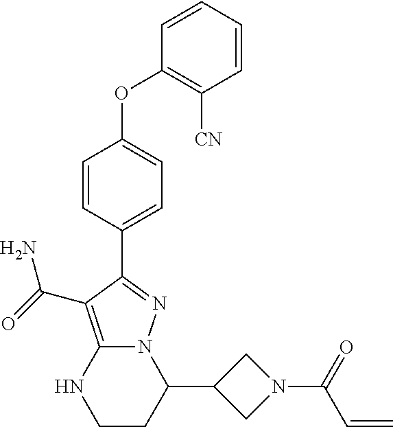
C1=CC(C2=NN3C(=C2C(N)=O)NCCC3C2CN(C(=O)C=C)C2)=CC=C1OC1=C([CN])C=CC=C1
